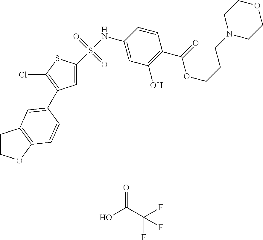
OC(C(F)(F)F)=O.S(NC1=CC(O)=C(C(=O)OCCCN2CCOCC2)C=C1)(=O)(=O)C1=CC(C2=CC3=C(OCC3)C=C2)=C(Cl)S1
